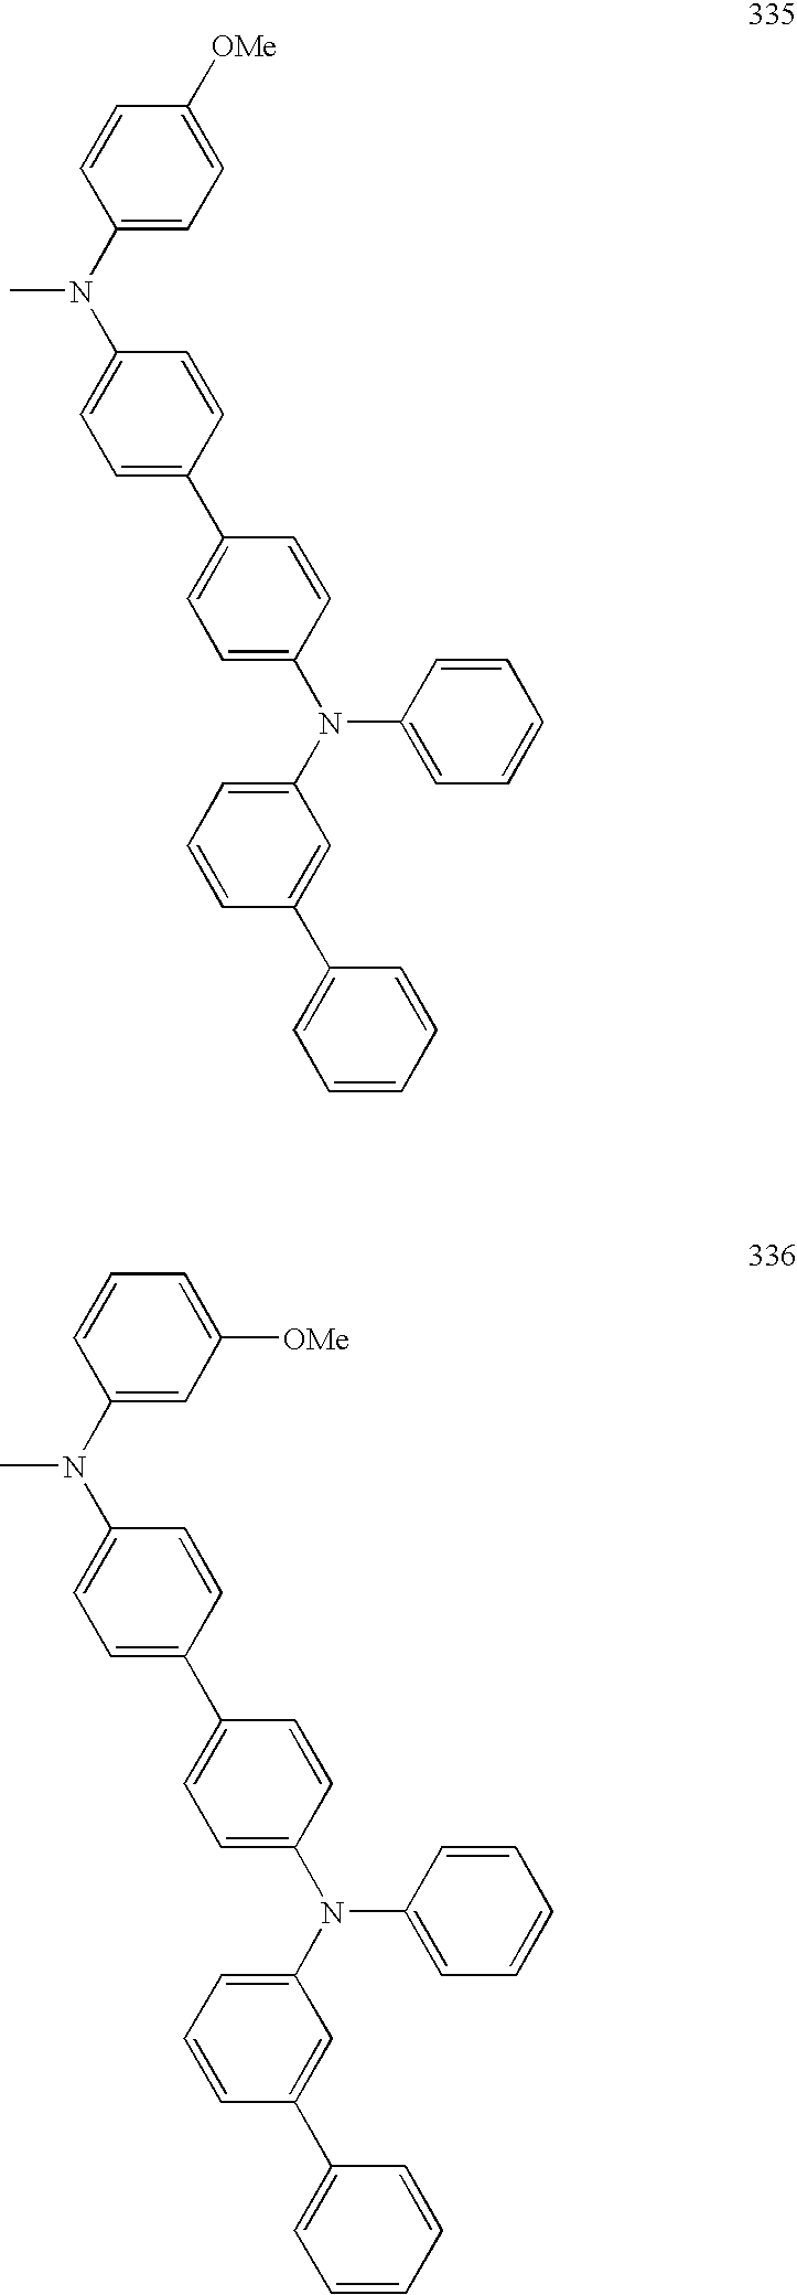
C1=C(N(C2=CC=C(C3=CC=C(N(C4=CC=CC(C5=CC=CC=C5)=C4)C4=CC=CC=C4)C=C3)C=C2)C)C=CC([OMe])=C1.C1=C(N(C2=CC=C(C3=CC=C(N(C4=CC=CC(C5=CC=CC=C5)=C4)C4=CC=CC=C4)C=C3)C=C2)C)C=CC=C1[OMe]
